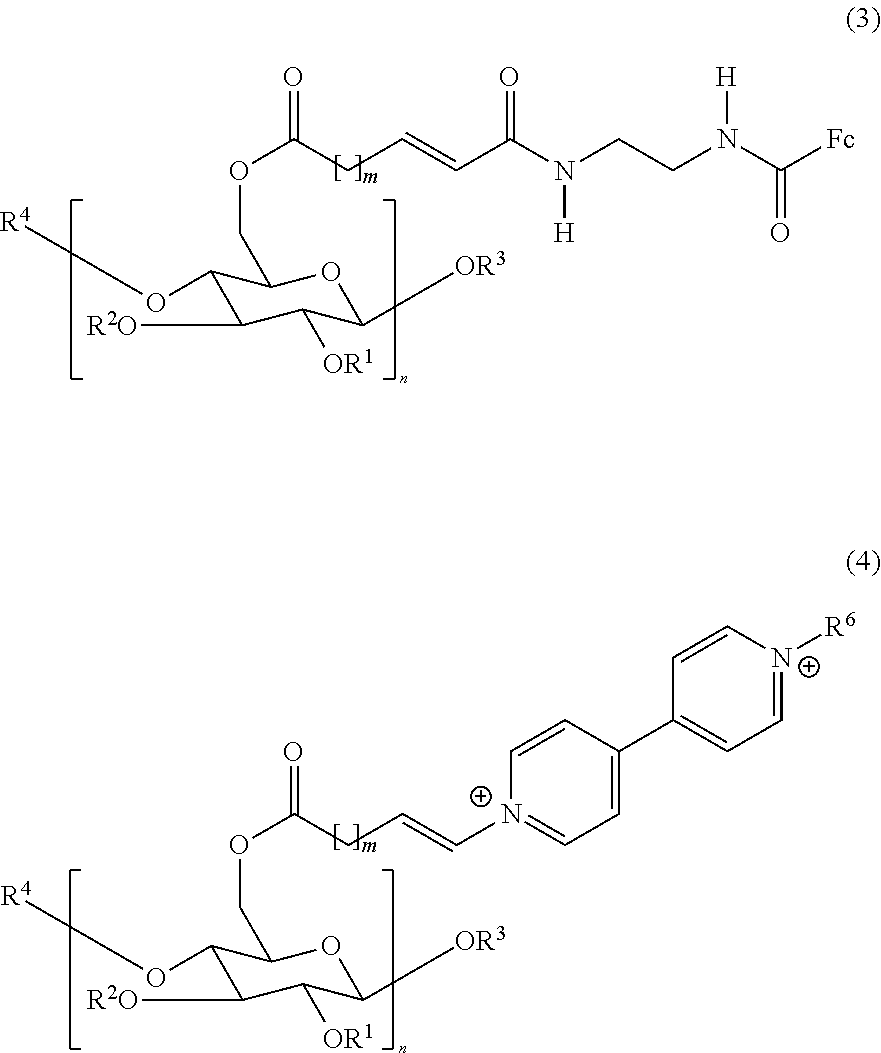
C1(O[R4])C([R2O])C([OR1])C([OR3])OC1COC(CC=CC(N(CCN(C(=O)[Fc])[H])[H])=O)=O.C1(O[R4])C([R2O])C([OR1])C([OR3])OC1COC(CC=C[N+]1=CC=C(C2=CC=[N+]([R6])C=C2)C=C1)=O
